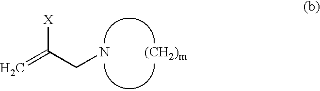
NCC(=C)[X]
